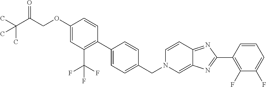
C1(OCC(C(C)(C)C)=O)=CC(C(F)(F)F)=C(C2=CC=C(CN3C=C4C(=NC(C5=C(F)C(F)=CC=C5)=N4)C=C3)C=C2)C=C1
